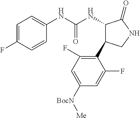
C1=C(F)C=CC(NC(NC2C(C3=C(F)C=C([BocN][Me])C=C3F)CNC2=O)=O)=C1
